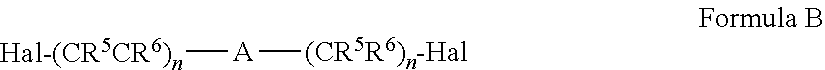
[Hal-(CR5CR6)n][A][(CR5R6)n-Hal]
